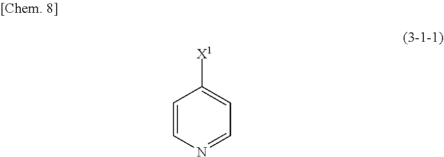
C1=CN=CC=C1[X1]
